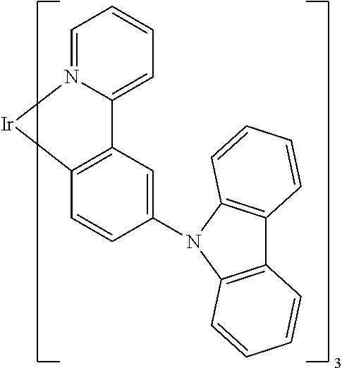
C12=C(C=CC(N3C4=C(C5=C3C=CC=C5)C=CC=C4)=C1)[Ir]N1=CC=CC=C21
